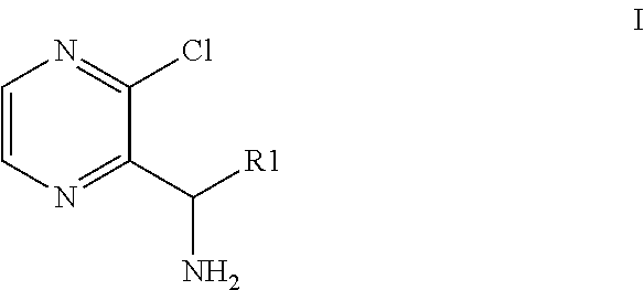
C1=CN=C(C([R1])N)C(Cl)=N1
